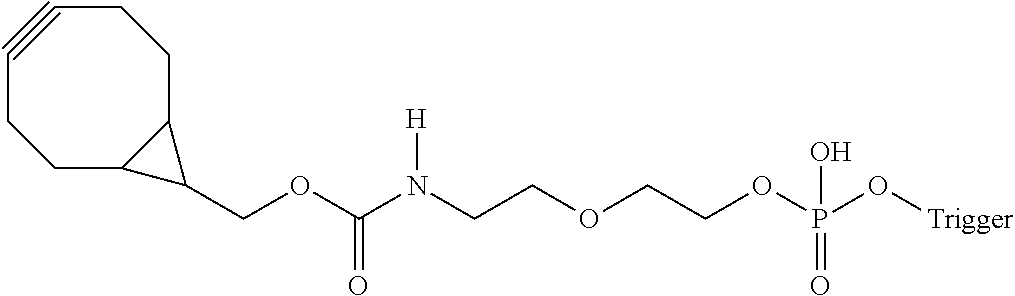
C1C2C(CCC#CC1)C2COC(N(CCOCCOP(O[Trigger])(=O)O)[H])=O
